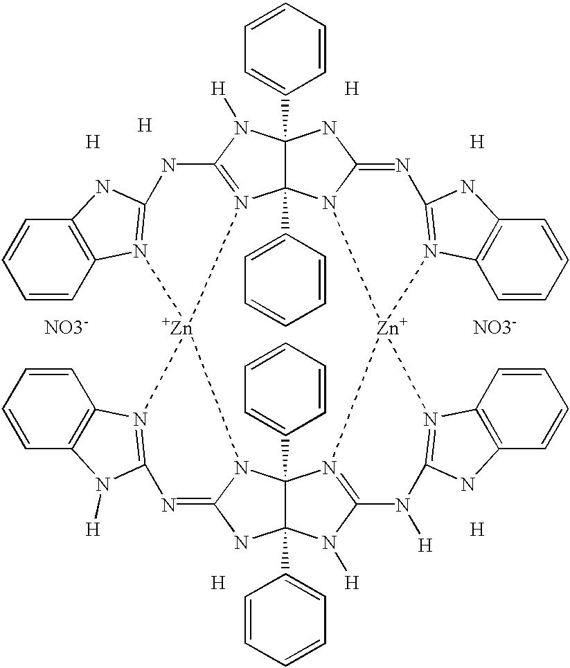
C1=CC=C(C23C4(C5=CC=CC=C5)N5C(=NC6=N(C7=C(C=CC=C7)N6)[Zn]56N5=C(N([H])C7(C8=CC=CC=C8)C5(C5=CC=CC=C5)N5C(=NC8=N(C9=C(C=CC=C9)N8[H])[Zn]58N4=C(N2[H])NC2=N8C4=C(C=CC=C4)N2)N7)N([H])C2=N6C4=C(C=CC=C4)N2)N3)C=C1.[H].[H].[H].[H].[H].[H]
